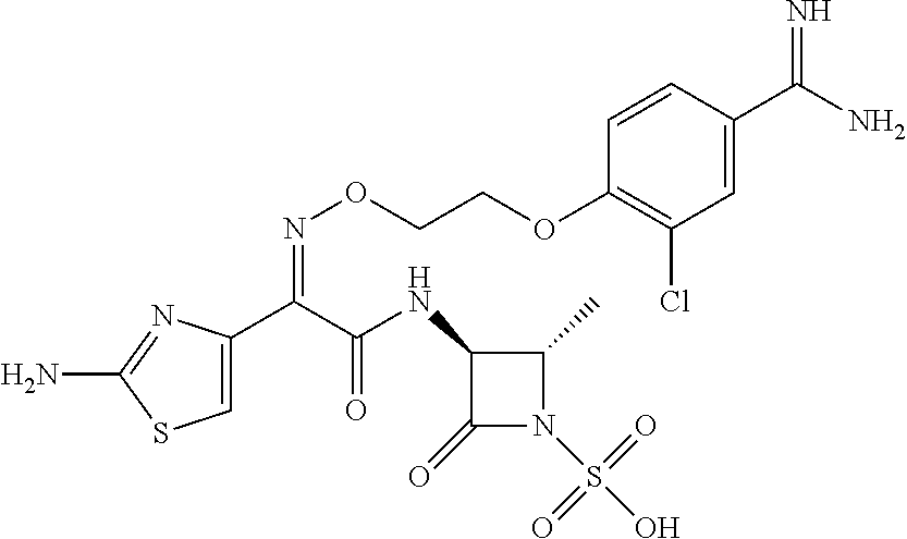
C1=C(C(C(NC2C(=O)N(S(O)(=O)=O)C2C)=O)=NOCCOC2=C(Cl)C=C(C(N)=N)C=C2)N=C(N)S1
